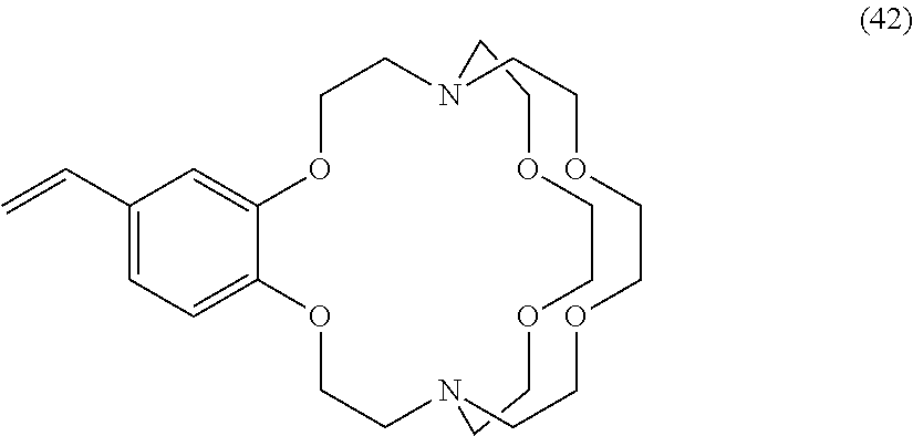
C1CN2CCOCCOCCN(CCOCCO1)CCOC1=CC(C=C)=CC=C1OCC2
